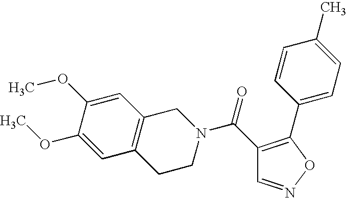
C12=C(C=C(OC)C(OC)=C1)CN(C(C1=C(C3=CC=C(C)C=C3)ON=C1)=O)CC2
